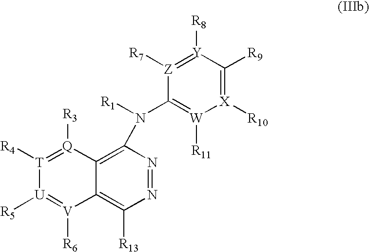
N1=NC(N([R1])C2=[W]([R11])[X]([R10])=C([R9])[Y]([R8])=[Z]2[R7])=C2C(=C1[R13])[V]([R6])=[U]([R5])[T]([R4])=[Q]2[R3]
